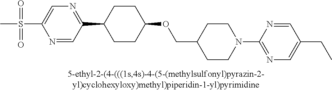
S(C1=CN=C(C2CCC(OCC3CCN(C4=NC=C(CC)C=N4)CC3)CC2)C=N1)(=O)(=O)C
